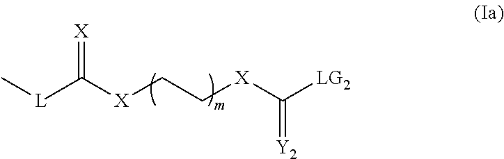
C[L]C([X]CC[X]C([LG2])=[Y2])=[X]
